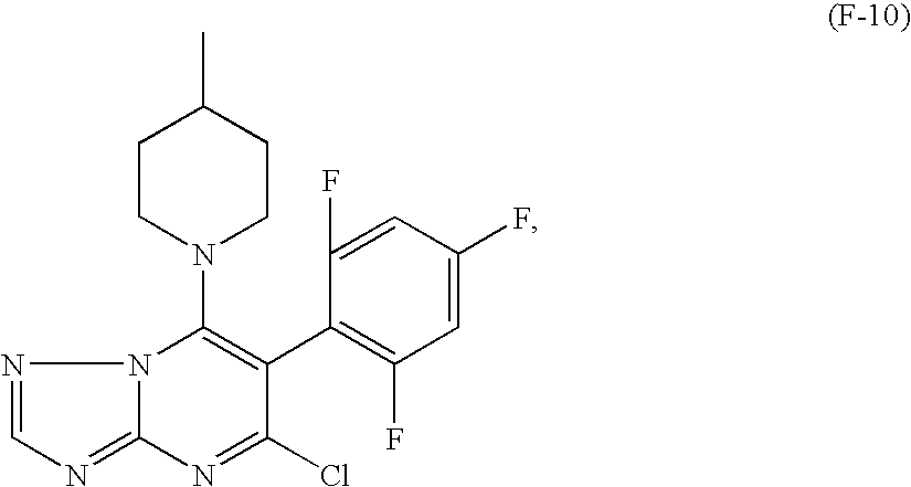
N1=CN=C2N1C(N1CCC(C)CC1)=C(C1=C(F)C=C(F)C=C1F)C(Cl)=N2
